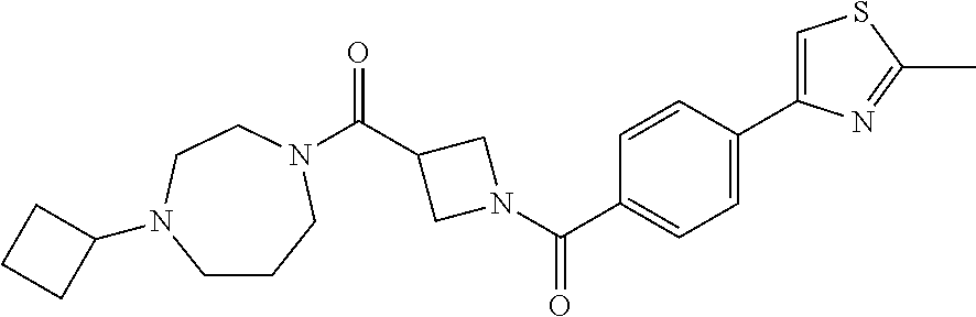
C(C1CN(C(C2=CC=C(C3=CSC(C)=N3)C=C2)=O)C1)(=O)N1CCCN(C2CCC2)CC1
